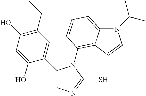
C1(C2=CC(CC)=C(O)C=C2O)=CN=C(S)N1C1=C2C(=CC=C1)N(C(C)C)C=C2
